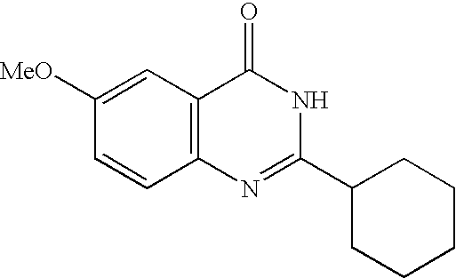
C1([MeO])=CC2=C(C=C1)N=C(C1CCCCC1)NC2=O
